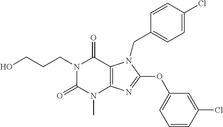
N1(CCCO)C(=O)N(C)C2=C(C1=O)N(CC1=CC=C(Cl)C=C1)C(OC1=CC=CC(Cl)=C1)=N2
